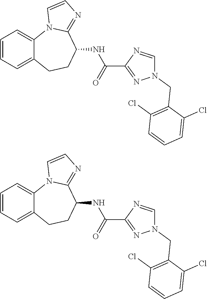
C12=CC=CC=C1CCC(NC(=O)C1=NN(CC3=C(Cl)C=CC=C3Cl)C=N1)C1=NC=CN21.C12=CC=CC=C1CCC(NC(=O)C1=NN(CC3=C(Cl)C=CC=C3Cl)C=N1)C1=NC=CN21
